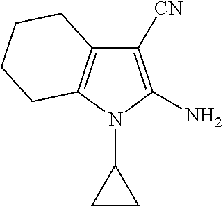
C1([CN])=C(N)N(C2CC2)C2=C1CCCC2
